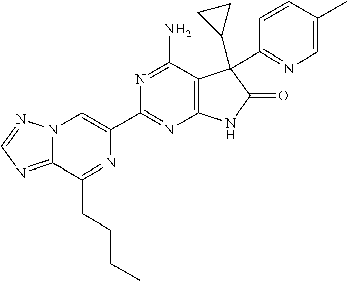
C12=NC=NN1C=C(C1=NC3=C(C(N)=N1)C(C1CC1)(C1=NC=C(C)C=C1)C(=O)N3)N=C2CCCC
